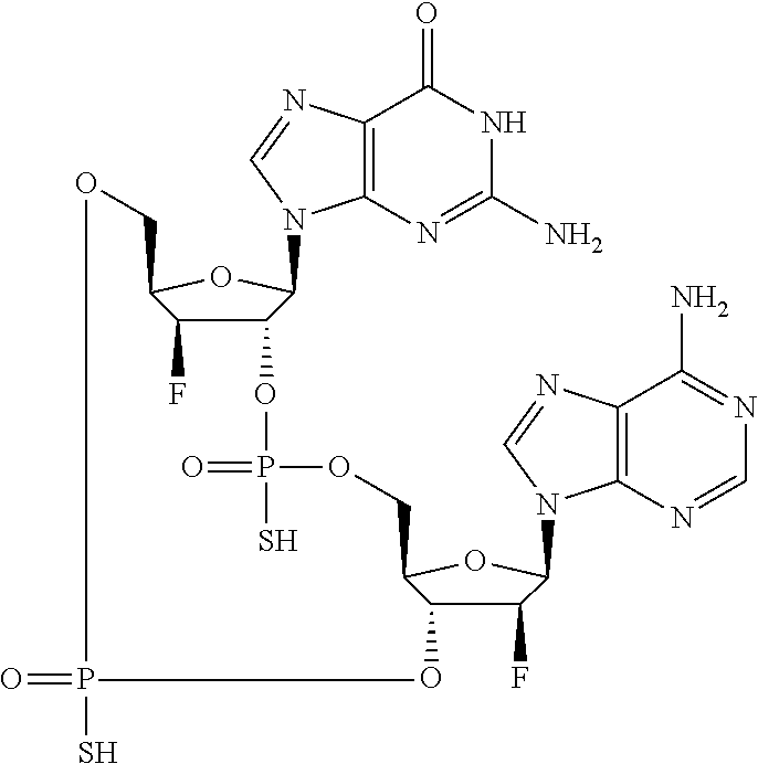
C12=C(N=C(N)NC1=O)N(C1C(OP(=O)(S)OCC3C(O)C(F)C(N4C5=C(C(N)=NC=N5)N=C4)O3)C(F)C(CO)O1)C=N2.O=PS
